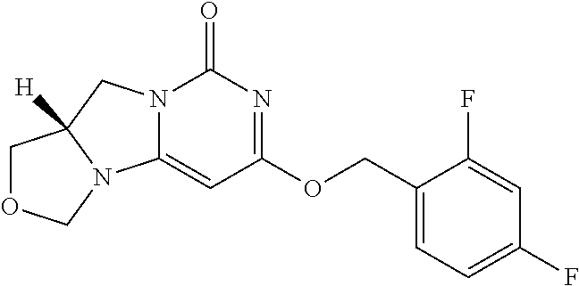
N12C(=CC(OCC3=CC=C(F)C=C3F)=NC1=O)N1C([H])(C2)COC1
